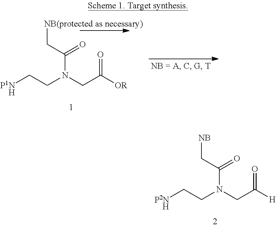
[P1NH]CCN(CC([OR])=O)C(C[NB(protected as necessary)])=O.[P2NH]CCN(CC([H])=O)C(C[NB])=O
